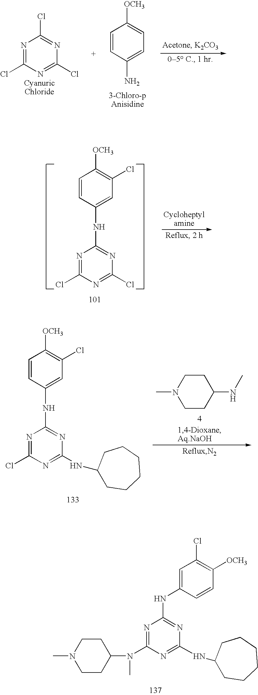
C1=CC(NC2=NC(Cl)=NC(Cl)=N2)=CC(Cl)=C1[OCH3].C1=CC(NC2=NC(NC3CCCCCC3)=NC(Cl)=N2)=CC(Cl)=C1[OCH3].CN1CCC(NC)CC1.C1=C(NC2=NC(NC3CCCCCC3)=NC(N(C3CCN(C)CC3)C)=N2)C=CC([OCH3])=C1Cl.N1=C(Cl)N=C(Cl)N=C1Cl.C1=CC(N)=CC=C1[OCH3]
